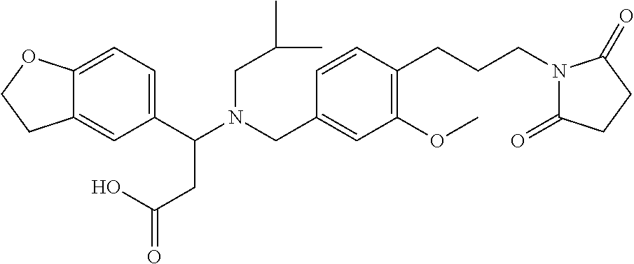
C1(C(N(CC2=CC(OC)=C(CCCN3C(=O)CCC3=O)C=C2)CC(C)C)CC(=O)O)=CC=C2C(=C1)CCO2
